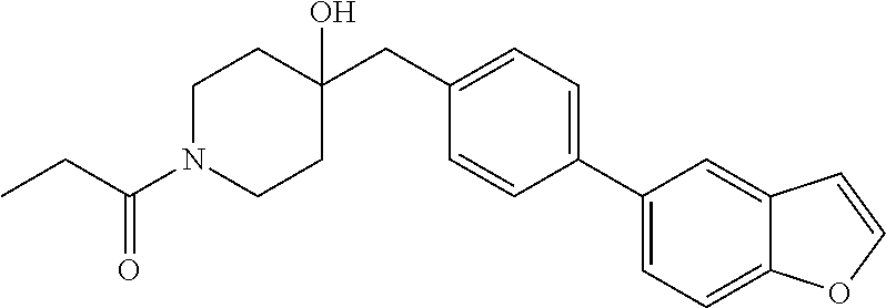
C1(CC2(O)CCN(C(CC)=O)CC2)=CC=C(C2=CC=C3C(=C2)C=CO3)C=C1
